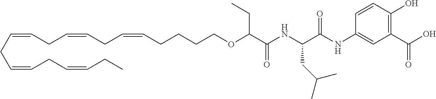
C(=CCC=CCC=CCCCCOC(CC)C(=O)NC(C(NC1=CC(C(O)=O)=C(O)C=C1)=O)CC(C)C)CC=CCC=CCC
